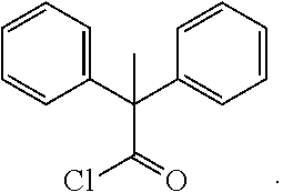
C(C(=O)Cl)(C1=CC=CC=C1)(C1=CC=CC=C1)C
